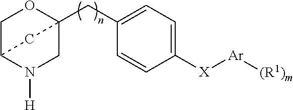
C1=C(CC23OCC(N([H])C2)C3)C=CC([X][Ar][(R1)m])=C1
